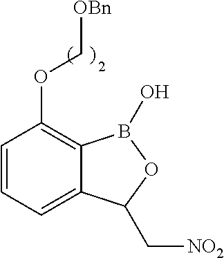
C1=CC=C2C(=C1OC[OBn])B(O)OC2C[NO2]
